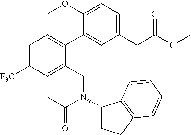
C1=C([F3C])C=C(CN(C(C)=O)C2CCC3=C2C=CC=C3)C(C2=CC(CC(OC)=O)=CC=C2OC)=C1
